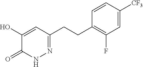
N1=C(CCC2=C(F)C=C([CF3])C=C2)C=C(O)C(=O)N1
